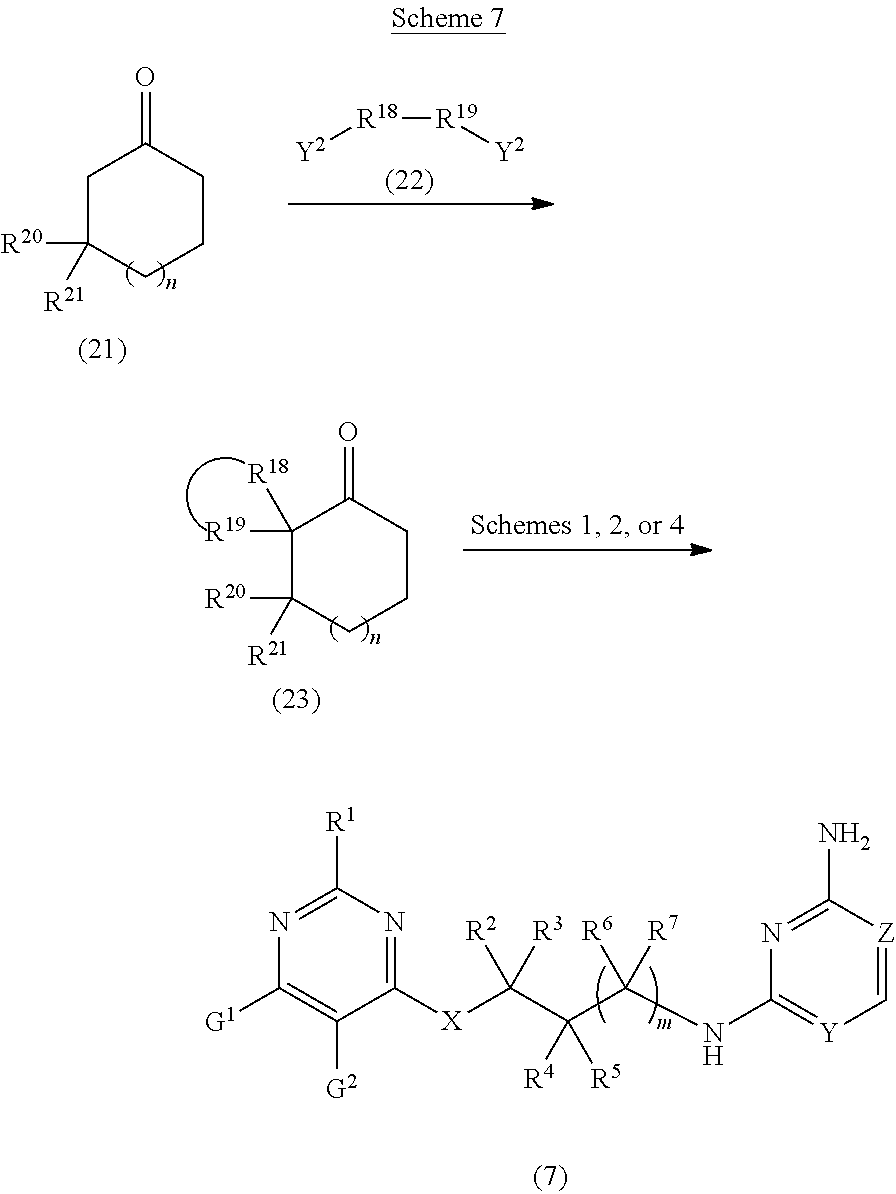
N1=C([R1])N=C([X]C(C(C([R6])([R7])NC2=[Y]C=[Z]C(N)=N2)([R5])[R4])([R3])[R2])C([G2])=C1[G1].C1C([R20])([R21])CCCC1=O.[R18]([R19][Y2])[Y2].C1([R19])([R18])C([R20])([R21])CCCC1=O
